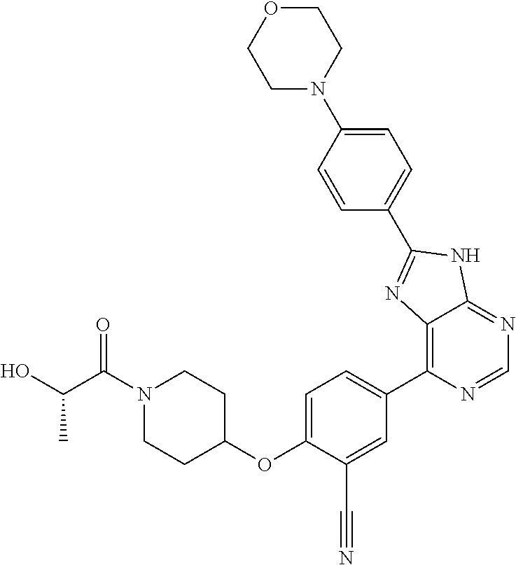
C1=C(OC2CCN(C(C(O)C)=O)CC2)C(C#N)=CC(C2=C3C(=NC=N2)NC(C2=CC=C(N4CCOCC4)C=C2)=N3)=C1
